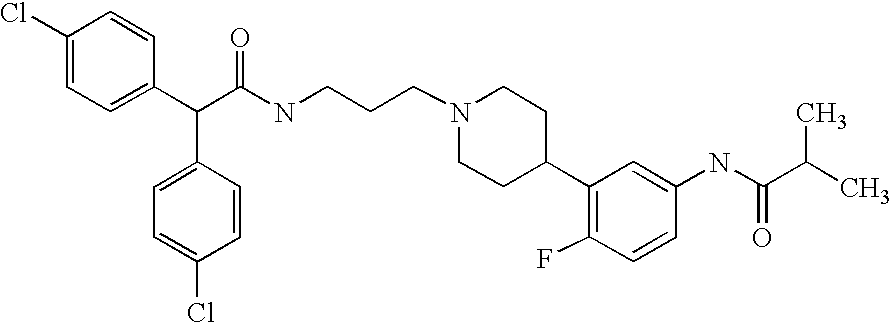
C(C(C1=CC=C(Cl)C=C1)C1=CC=C(Cl)C=C1)(NCCCN1CCC(C2=C(F)C=CC(NC(C(C)C)=O)=C2)CC1)=O
